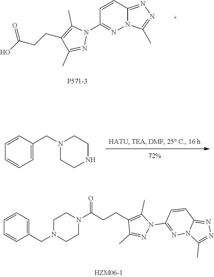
C1=CC2=NN=C(C)N2N=C1N1C(C)=C(CCC(O)=O)C(C)=N1.C1=CC(CN2CCNCC2)=CC=C1.C1(CN2CCN(C(CCC3=C(C)N(C4=NN5C(=NN=C5C)C=C4)N=C3C)=O)CC2)=CC=CC=C1
